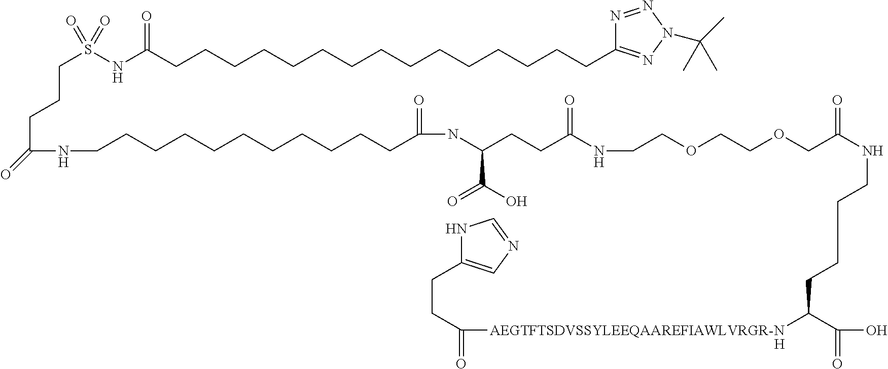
N1C(CCC(=O)[AEGTFTSDVSSYLEEQAAREFIAWLVRGR-N]C(C(O)=O)CCCCNC(COCCOCCNC(=O)CCC(NC(=O)CCCCCCCCCCCNC(CCCS(NC(=O)CCCCCCCCCCCCCCCC2=NN(C(C)(C)C)N=N2)(=O)=O)=O)C(=O)O)=O)=CN=C1.[H]
